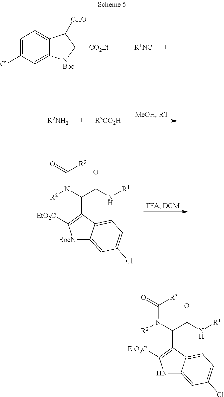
N1C2=CC(Cl)=CC=C2C(C(C(=O)N[R1])N(C([R3])=O)[R2])=C1[EtO2C].[R2NH2].[R3CO2H].[BocN]1C2=CC(Cl)=CC=C2C(C(C(=O)N[R1])N(C([R3])=O)[R2])=C1[EtO2C].C1=C(Cl)C=C2C(=C1)C([CHO])C([CO2Et])[NBoc]2.[R1NC]
